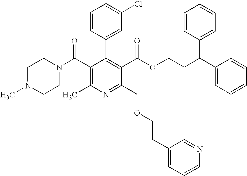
C1(C)=C(C(=O)N2CCN(C)CC2)C(C2=CC(Cl)=CC=C2)=C(C(OCCC(C2=CC=CC=C2)C2=CC=CC=C2)=O)C(COCCC2=CC=CN=C2)=N1
